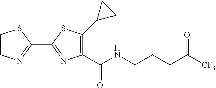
C1=CN=C(C2=NC(C(NCCCC([CF3])=O)=O)=C(C3CC3)S2)S1
